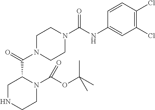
C1NCCN(C(OC(C)(C)C)=O)C1C(=O)N1CCN(C(NC2=CC(Cl)=C(Cl)C=C2)=O)CC1
